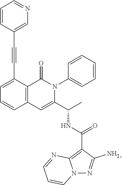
C1=C(C#CC2=CN=CC=C2)C2=C(C=C1)C=C(C(C)NC(=O)C1=C3N(N=C1N)C=CC=N3)N(C1=CC=CC=C1)C2=O
